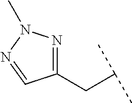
C1(CC(C)C)=NN(C)N=C1
